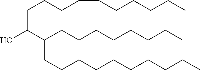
OC(C(CCCCCCCC)CCCCCCCCCC)CCCC=CCCCCC
